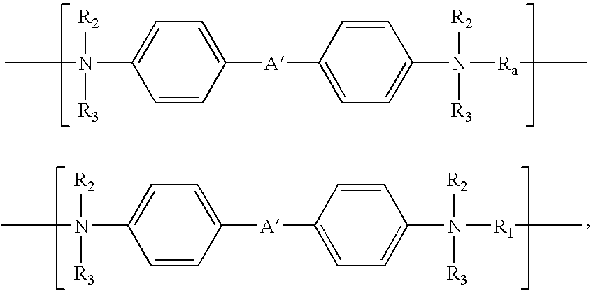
CN(C1=CC=C([A]C2=CC=C(N([Ra]C)([R2])[R3])C=C2)C=C1)([R2])[R3].CN(C1=CC=C([A]C2=CC=C(N([R1]C)([R2])[R3])C=C2)C=C1)([R2])[R3]
